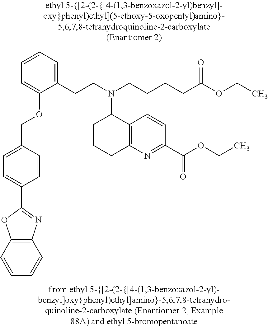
C1=CC2=C(C=C1)N=C(C1=CC=C(COC3=CC=CC=C3CCN(CCCCC(OCC)=O)C3CCCC4=C3C=CC(C(OCC)=O)=N4)C=C1)O2
